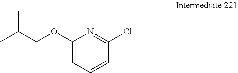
C1=CC=C(OCC(C)C)N=C1Cl
